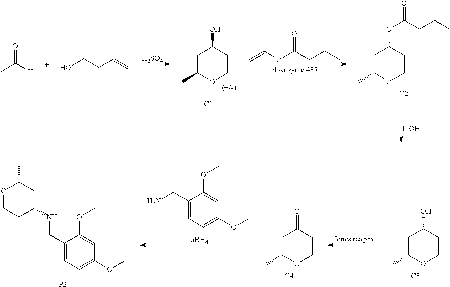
OCCC=C.O=C([H])C.C1C(C)OCCC1O.[C1].C=COC(CCC)=O.[C2].C1C(C)OCCC1OC(CCC)=O.[H2SO4].[LiOH].[C4].C1C(C)OCCC1=O.[C3].C1C(C)OCCC1O.C1(CN)=CC=C(OC)C=C1OC.[LiBH4].C1C(NCC2=CC=C(OC)C=C2OC)CCOC1C.[P2]
